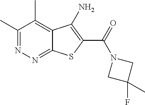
C1(C)=NN=C2C(=C1C)C(N)=C(C(=O)N1CC(F)(C)C1)S2
